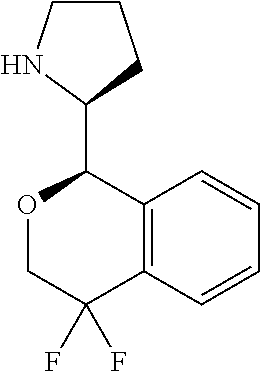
C12=C(C=CC=C1)C(C1CCCN1)OCC2(F)F
